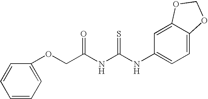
C(C(NC(NC1=CC=C2C(=C1)OCO2)=S)=O)OC1=CC=CC=C1
